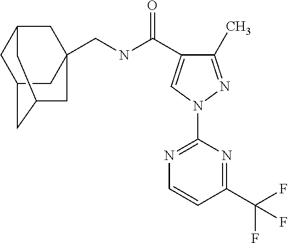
C(NC(=O)C1=CN(C2=NC=CC(C(F)(F)F)=N2)N=C1C)C12CC3CC(CC(C1)C3)C2
